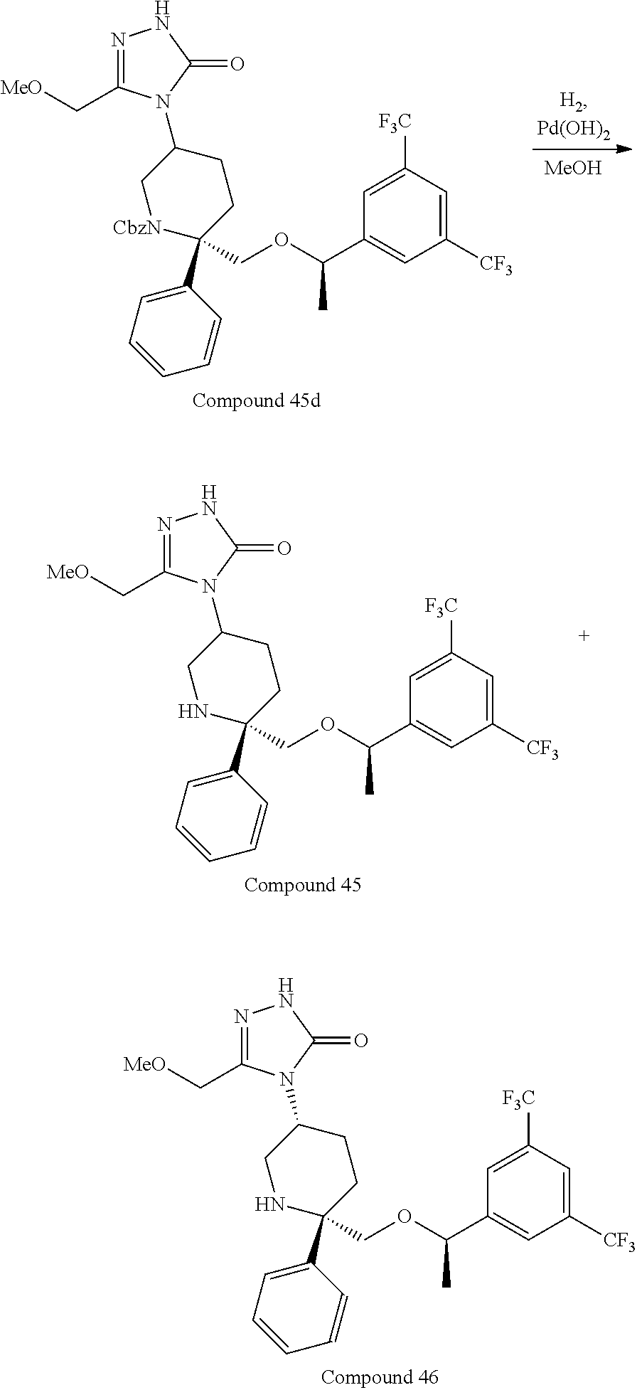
C1(C2(COC(C3=CC([CF3])=CC([F3C])=C3)C)[CbzN]CC(N3C(C[MeO])=NNC3=O)CC2)=CC=CC=C1.[MeOH].C1(C2(COC(C3=CC([CF3])=CC([F3C])=C3)C)NCC(N3C(C[MeO])=NNC3=O)CC2)=CC=CC=C1.C1(C2(COC(C3=CC([CF3])=CC([F3C])=C3)C)NCC(N3C(C[MeO])=NNC3=O)CC2)=CC=CC=C1
